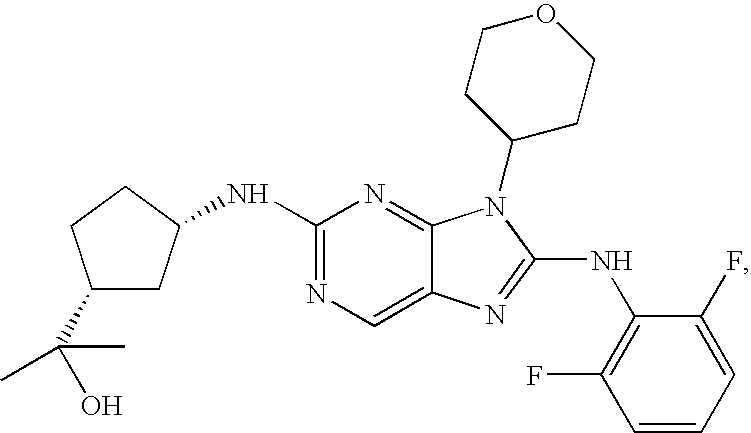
N1=C(NC2CCC(C(C)(C)O)C2)N=C2C(=C1)N=C(NC1=C(F)C=CC=C1F)N2C1CCOCC1
